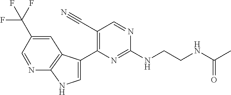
C(NC1=NC(C2=CNC3=C2C=C(C(F)(F)F)C=N3)=C(C#N)C=N1)CNC(C)=O
